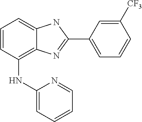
C1=CC(NC2=CC=CC=N2)=C2C(=C1)NC(C1=CC=CC([CF3])=C1)=N2
